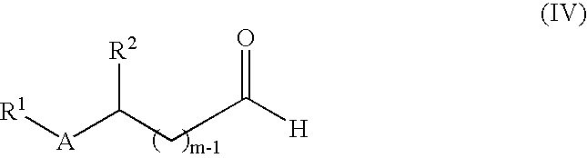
C(CC([A][R1])[R2])([H])=O
